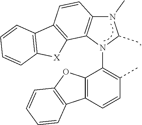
C12=C(C=CC(C)=C1N1C(C)N(C)C3=C1C1=C(C=C3)C3=C([X]1)C=CC=C3)C1=C(O2)C=CC=C1
